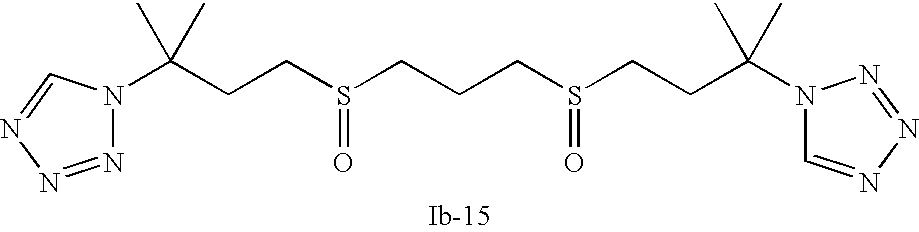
C(CS(CCCS(CCC(C)(C)N1C=NN=N1)=O)=O)C(C)(C)N1N=NN=C1
